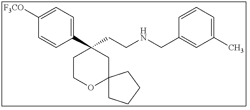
C1(C2(CCNCC3=CC(C)=CC=C3)CCOC3(C2)CCCC3)=CC=C([F3CO])C=C1
